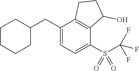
C1CCC(CC2=CC=C(S(C(F)(F)F)(=O)=O)C3=C2CCC3O)CC1
